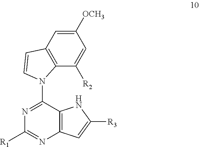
N1=C(N2C3=C(C=C([OCH3])C=C3[R2])C=C2)C2=C(N=C1[R1])C=C([R3])N2
